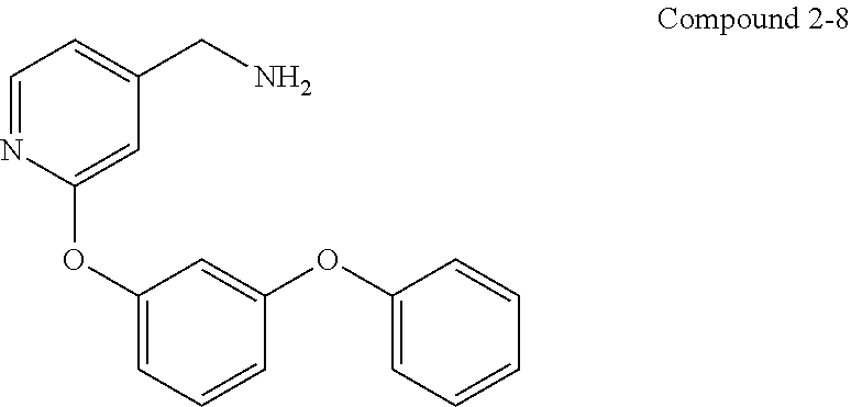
C1=NC(OC2=CC=CC(OC3=CC=CC=C3)=C2)=CC(CN)=C1
